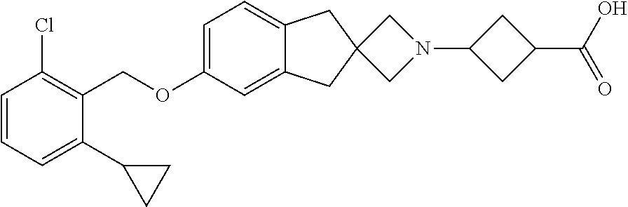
C1=C(OCC2=C(Cl)C=CC=C2C2CC2)C=C2C(=C1)CC1(C2)CN(C2CC(C(O)=O)C2)C1
